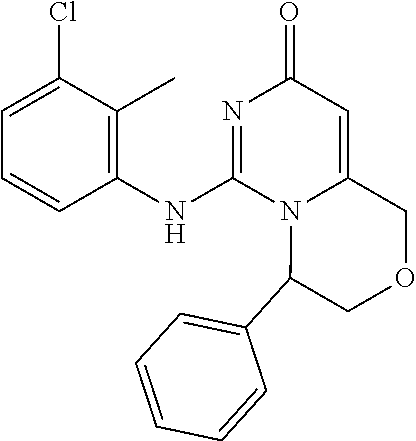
C1=CC=C(Cl)C(C)=C1NC1=NC(=O)C=C2N1C(C1=CC=CC=C1)COC2
